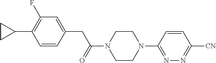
C1=CC(CC(N2CCN(C3=NN=C([CN])C=C3)CC2)=O)=CC(F)=C1C1CC1
